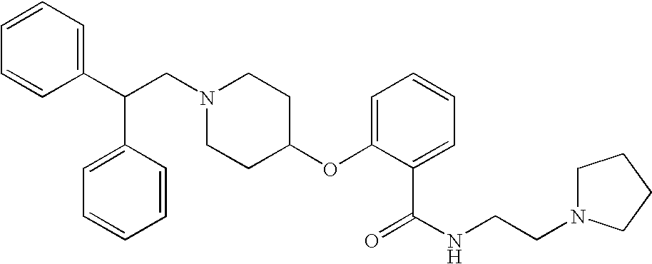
N1(CC(C2=CC=CC=C2)C2=CC=CC=C2)CCC(OC2=CC=CC=C2C(=O)NCCN2CCCC2)CC1
